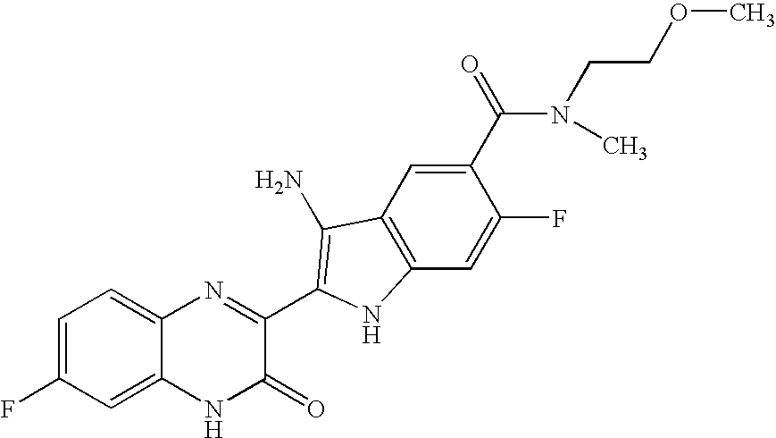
C1=C2C(=CC=C1F)N=C(C1=C(N)C3=C(C=C(F)C(C(N(CCOC)C)=O)=C3)N1)C(=O)N2
